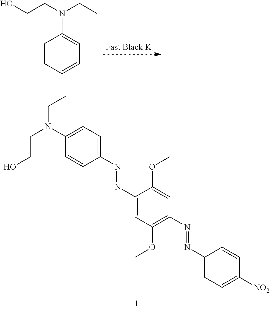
C1=CC=CC=C1N(CCO)CC.C1(N=NC2=CC(OC)=C(N=NC3=CC=C([NO2])C=C3)C=C2OC)=CC=C(N(CC)CCO)C=C1
